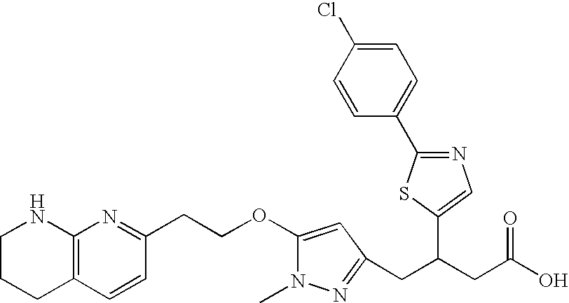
C1=CC(C2=NC=C(C(CC3=NN(C)C(OCCC4=NC5=C(C=C4)CCCN5)=C3)CC(O)=O)S2)=CC=C1Cl
